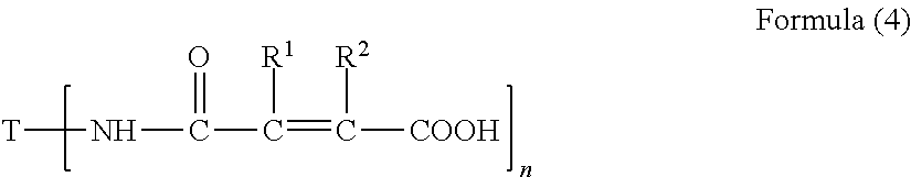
[T]NC(C(=C([COOH])[R2])[R1])=O
